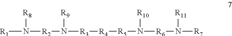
[R1]N([R8])[R2]N([R9])[R3][R4][R5]N([R6]N([R11])[R7])[R10]
